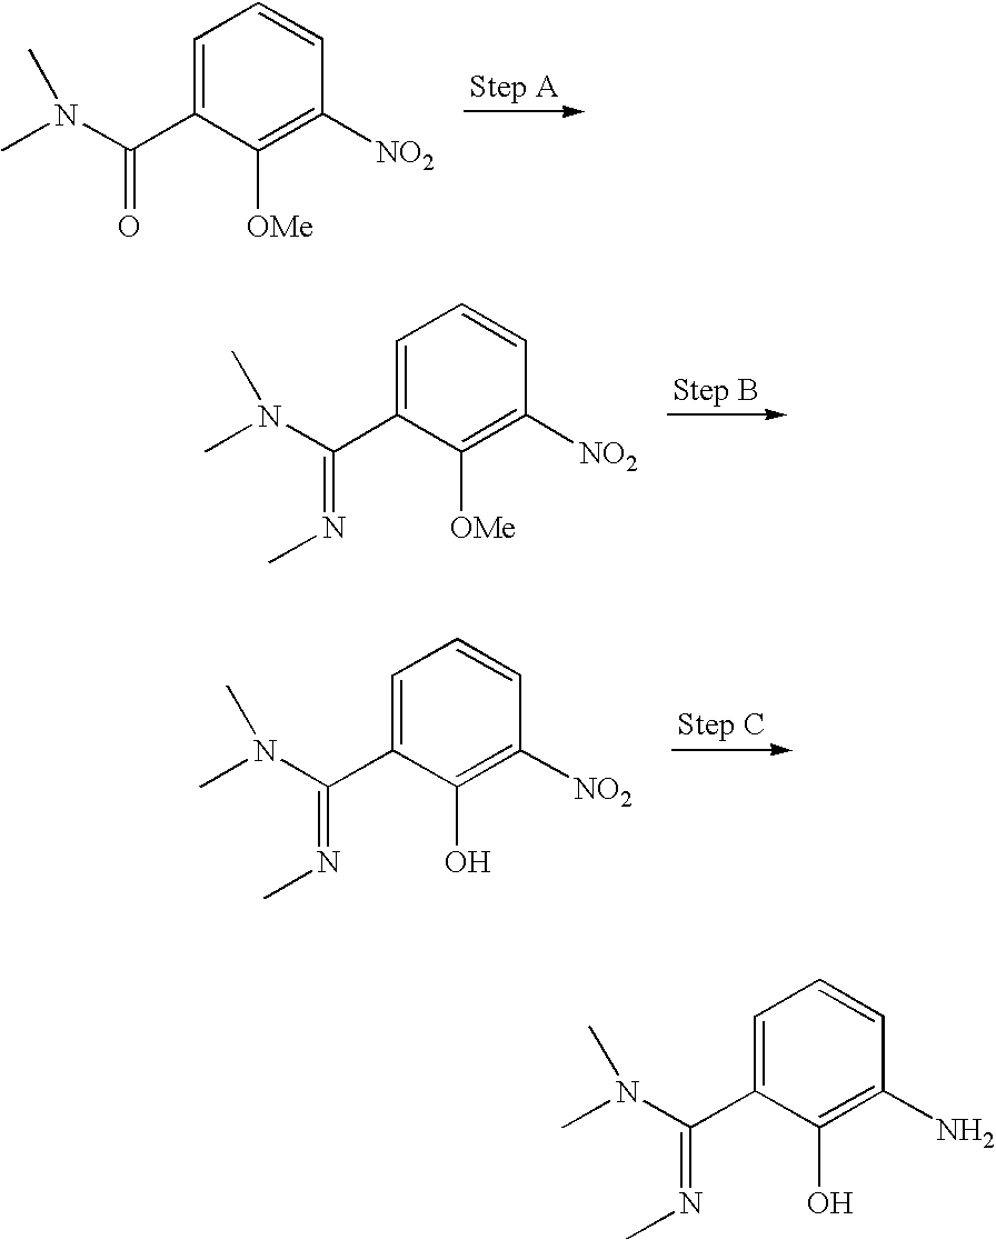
C1=C(C(N(C)C)=O)C([OMe])=C([NO2])C=C1.C1=C(C(N(C)C)=NC)C([OMe])=C([NO2])C=C1.C1=C(C(N(C)C)=NC)C(O)=C(N)C=C1.C1=C(C(N(C)C)=NC)C(O)=C([NO2])C=C1
